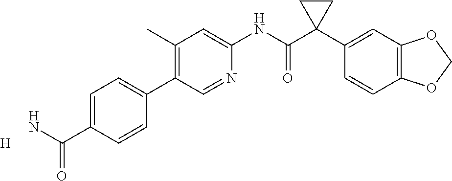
C1(C)=C(C2=CC=C(C(N)=O)C=C2)C=NC(NC(C2(C3=CC4=C(C=C3)OCO4)CC2)=O)=C1.[H]
